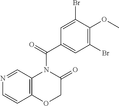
N1=CC2=C(C=C1)OCC(=O)N2C(C1=CC(Br)=C(OC)C(Br)=C1)=O
